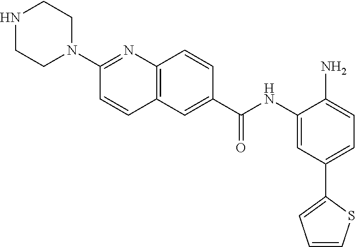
C12=C(C=CC(C(NC3=CC(C4=CC=CS4)=CC=C3N)=O)=C1)N=C(N1CCNCC1)C=C2
